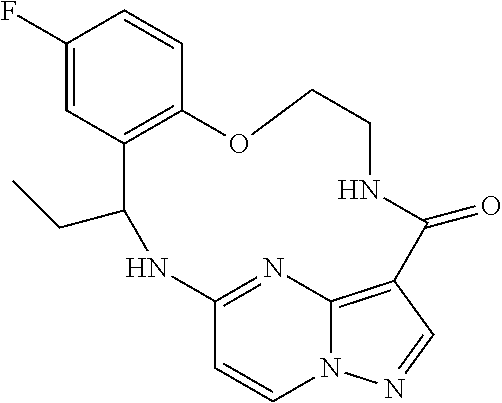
C1(F)=CC2=C(C=C1)OCCNC(=O)C1=C3N(C=CC(=N3)NC2CC)N=C1
